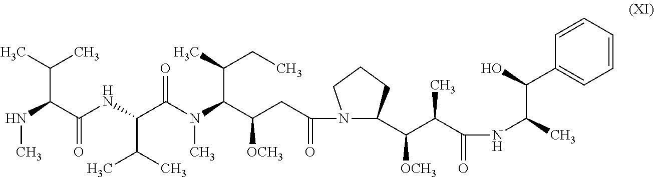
C(N(C(C(CC(N1C(C(C(C(=O)NC(C)C(O)C2=CC=CC=C2)C)[OCH3])CCC1)=O)[OCH3])C(C)CC)C)(C(C(C)C)NC(=O)C(NC)C(C)C)=O
